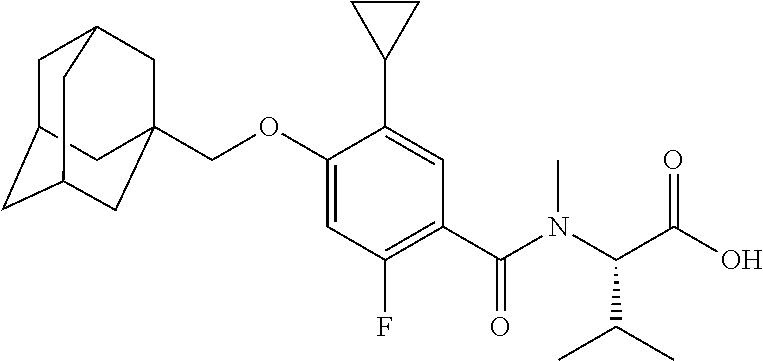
C1C2CC3CC(COC4=CC(F)=C(C(N(C(C(O)=O)C(C)C)C)=O)C=C4C4CC4)(CC1C3)C2
